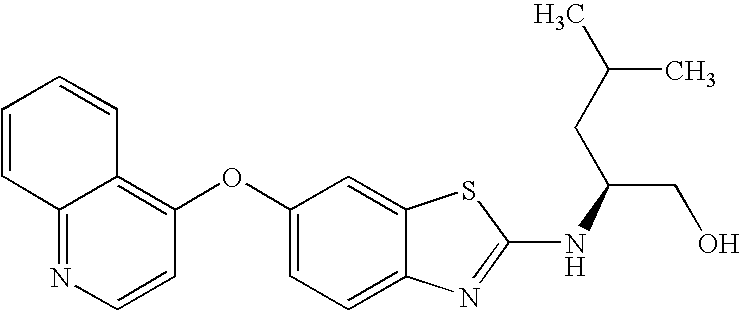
N1=C2C(=C(OC3=CC=C4C(=C3)SC(NC(CO)CC(C)C)=N4)C=C1)C=CC=C2
